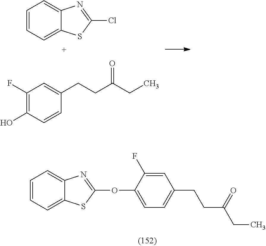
C1=CC=C2C(=C1)N=C(Cl)S2.C1(F)=C(O)C=CC(CCC(CC)=O)=C1.C1=CC=C2C(=C1)N=C(OC1=CC=C(CCC(CC)=O)C=C1F)S2
